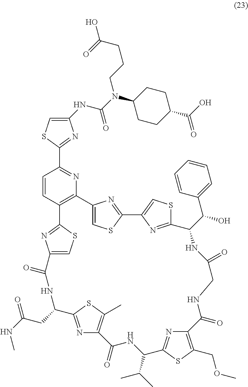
N(C(NC1=CSC(C2=NC3=C(C=C2)C2=NC(=CS2)C(=O)NC(CC(=O)NC)C2=NC(=C(C)S2)C(=O)NC(C(C)C)C2=NC(=C(COC)S2)C(=O)NCC(=O)NC(C(O)C2=CC=CC=C2)C2=NC(=CS2)C2=NC3=CS2)=N1)=O)(C1CCC(C(O)=O)CC1)CCCC(O)=O
